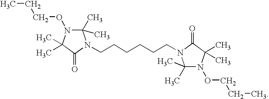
CCCON1C(C)(C)N(CCCCCCN2C(C)(C)N(OCCC)C(C)(C)C2=O)C(=O)C1(C)C
